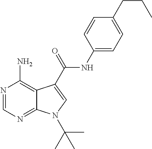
N1=CN=C2C(=C1N)C(C(NC1=CC=C(CCC)C=C1)=O)=CN2C(C)(C)C
